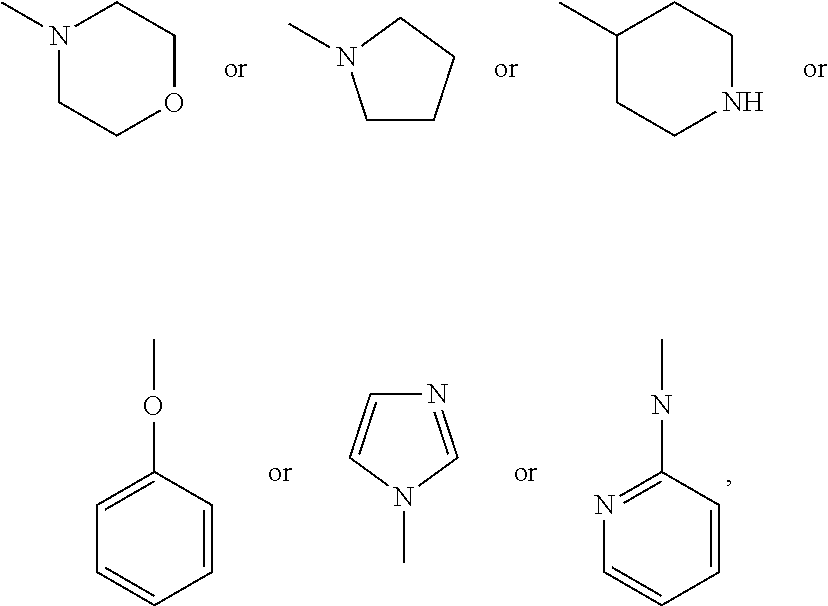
N1(C)CCOCC1.C1CCCN1C.C1(C)CCNCC1.C1=CC(OC)=CC=C1.N1=CN(C)C=C1.C1=CC(NC)=NC=C1
